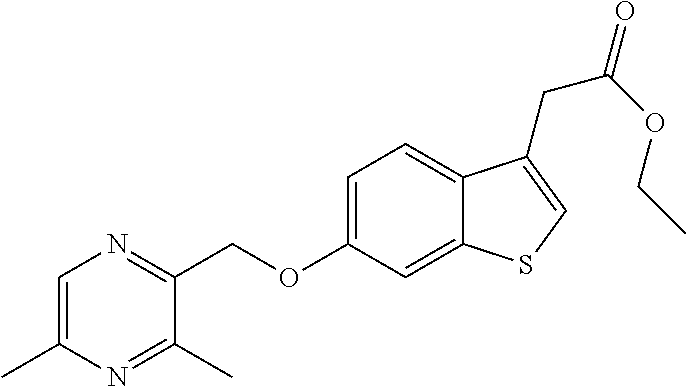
C(OC1=CC=C2C(=C1)SC=C2CC(=O)OCC)C1=NC=C(C)N=C1C
